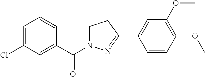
C1=C(Cl)C=C(C(=O)N2CCC(C3=CC(OC)=C(OC)C=C3)=N2)C=C1
